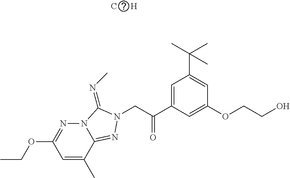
C1=C(C)C2=NN(CC(C3=CC(C(C)(C)C)=CC(OCCO)=C3)=O)C(=NC)N2N=C1OCC.[C      H]
